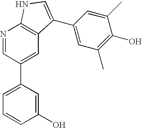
N1=CC(C2=CC=CC(O)=C2)=CC2=C1NC=C2C1=CC(C)=C(O)C(C)=C1
